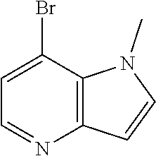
C12=C(C(Br)=CC=N1)N(C)C=C2
